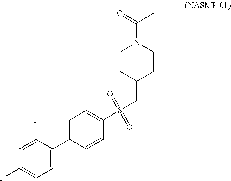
C1=C(C2=CC=C(F)C=C2F)C=CC(S(CC2CCN(C(=O)C)CC2)(=O)=O)=C1
